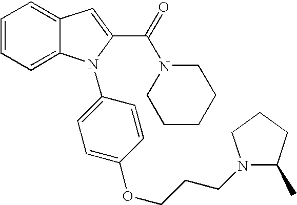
C1=CC=C2C(=C1)C=C(C(=O)N1CCCCC1)N2C1=CC=C(OCCCN2C(C)CCC2)C=C1
